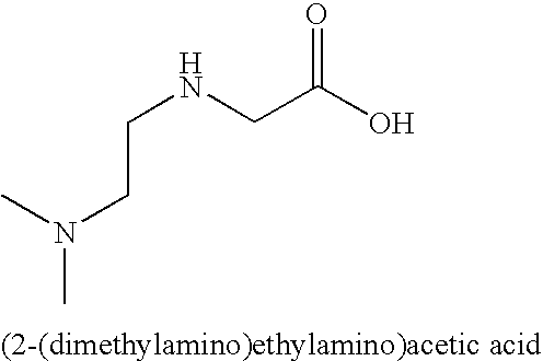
O=C(O)CNCCN(C)C
